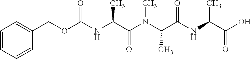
C1=CC=CC(COC(NC(C(N(C(C(NC(C(O)=O)C)=O)C)C)=O)C)=O)=C1
